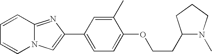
C1=CC2=NC(C3=CC=C(OCCC4N(C)CCC4)C(C)=C3)=CN2C=C1
